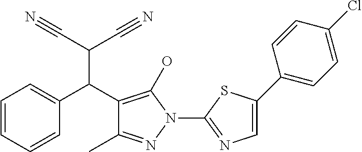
C1(C(C2=C(O)N(C3=NC=C(C4=CC=C(Cl)C=C4)S3)N=C2C)C(C#N)C#N)=CC=CC=C1
